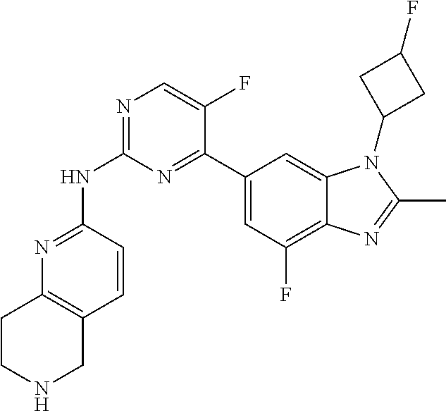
N1=C(NC2=NC=C(F)C(C3=CC(F)=C4C(=C3)N(C3CC(F)C3)C(C)=N4)=N2)C=CC2=C1CCNC2
